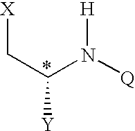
[X]CC([Y])N([Q])[H]
